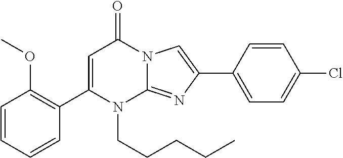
C1(C2=C(OC)C=CC=C2)=CC(=O)N2C(=NC(C3=CC=C(Cl)C=C3)=C2)N1CCCCC
